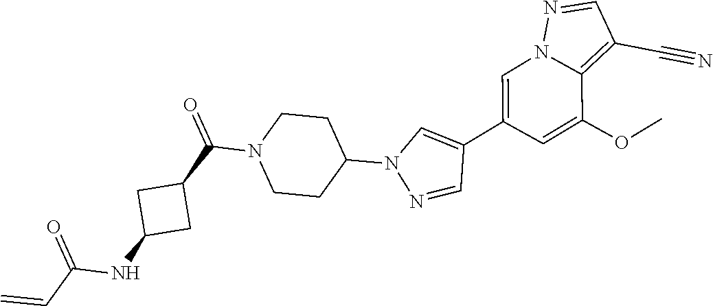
C1=C(C2=CN(C3CCN(C(C4CC(NC(C=C)=O)C4)=O)CC3)N=C2)C=C(OC)C2=C(C#N)C=NN12
